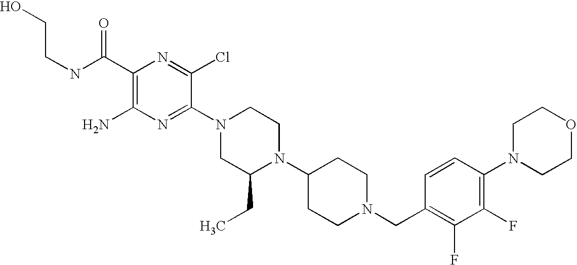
C1(C(NCCO)=O)=C(N)N=C(N2CC(CC)N(C3CCN(CC4=C(F)C(F)=C(N5CCOCC5)C=C4)CC3)CC2)C(Cl)=N1
